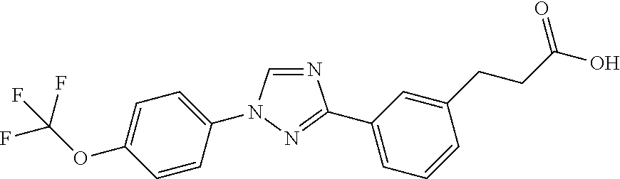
N1=CN(C2=CC=C(OC(F)(F)F)C=C2)N=C1C1=CC=CC(CCC(O)=O)=C1
